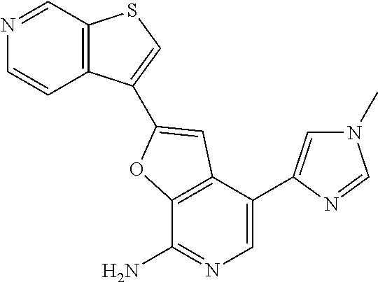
C12=C(C(C3=CN(C)C=N3)=CN=C1N)C=C(C1=CSC3=C1C=CN=C3)O2
